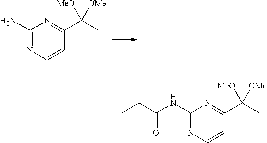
C1(C(C)([MeO])[OMe])=NC(N)=NC=C1.C1(C(C)([MeO])[OMe])=NC(NC(C(C)C)=O)=NC=C1
